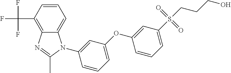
C1=CC=C2C(=C1C(F)(F)F)N=C(C)N2C1=CC(OC2=CC(S(CCCO)(=O)=O)=CC=C2)=CC=C1
